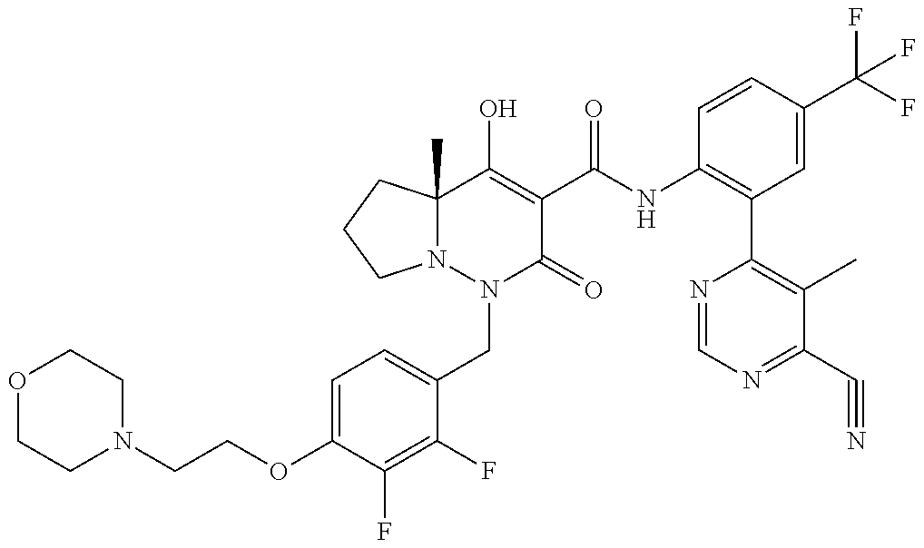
C1(OCCN2CCOCC2)=CC=C(CN2C(=O)C(C(=O)NC3=C(C4=C(C)C(C#N)=NC=N4)C=C(C(F)(F)F)C=C3)=C(O)C3(C)N2CCC3)C(F)=C1F
